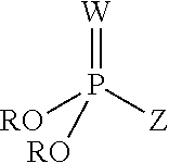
[RO]P([Z])([RO])=[W]
